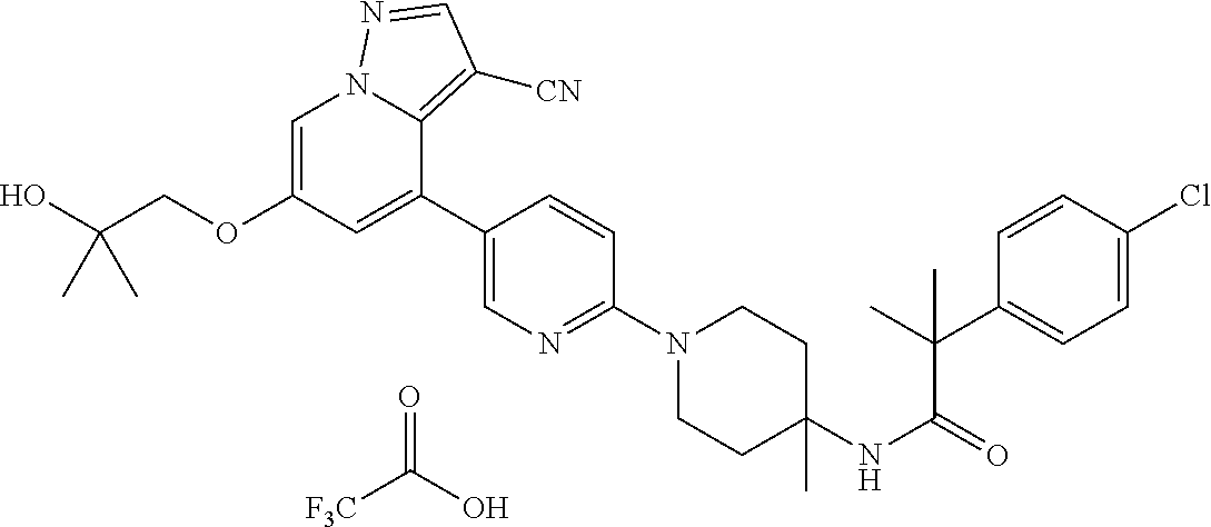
C1=C(OCC(O)(C)C)C=C(C2=CN=C(N3CCC(NC(=O)C(C)(C4=CC=C(Cl)C=C4)C)(C)CC3)C=C2)C2=C([CN])C=NN12.O=C(O)[F3C]
